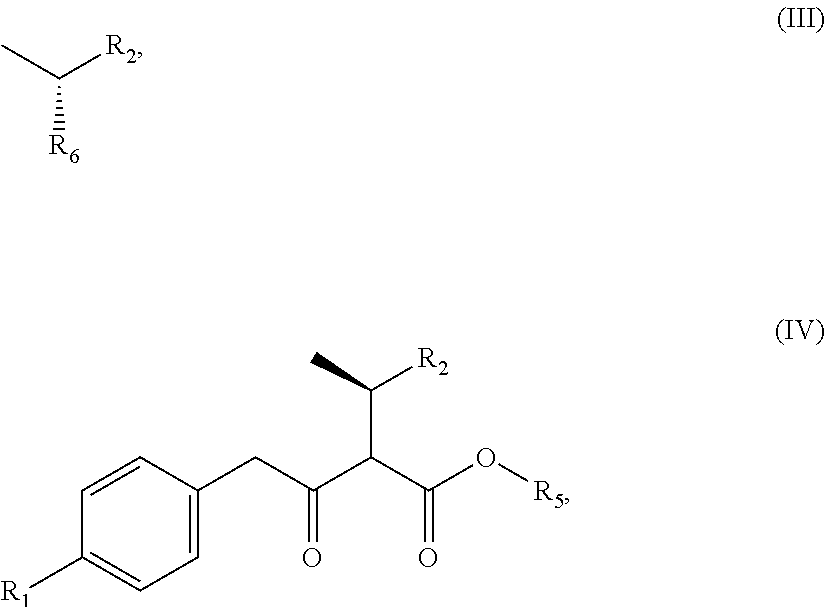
C1=C(CC(C(C(O[R5])=O)C(C)[R2])=O)C=CC([R1])=C1.CC([R2])[R6]
